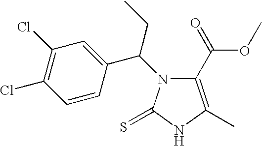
C1(Cl)=C(Cl)C=C(C(N2C(C(=O)OC)=C(C)NC2=S)CC)C=C1
